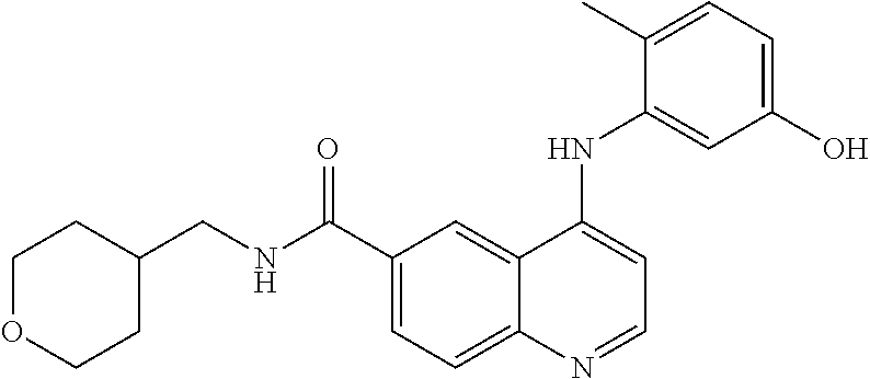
C1(CNC(C2=CC=C3C(=C2)C(NC2=CC(O)=CC=C2C)=CC=N3)=O)CCOCC1
